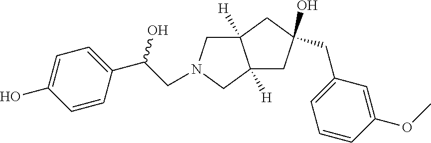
C12([H])CN(CC(C3=CC=C(O)C=C3)O)CC1([H])CC(O)(CC1=CC=CC(OC)=C1)C2
